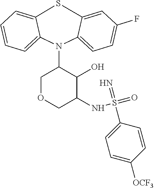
S1C2=CC=CC=C2N(C2COCC(NS(=O)(=N)C3=CC=C([OCF3])C=C3)C2O)C2=CC=C(F)C=C12
